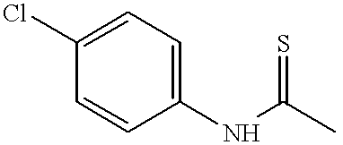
C1(Cl)=CC=C(NC(C)=S)C=C1
